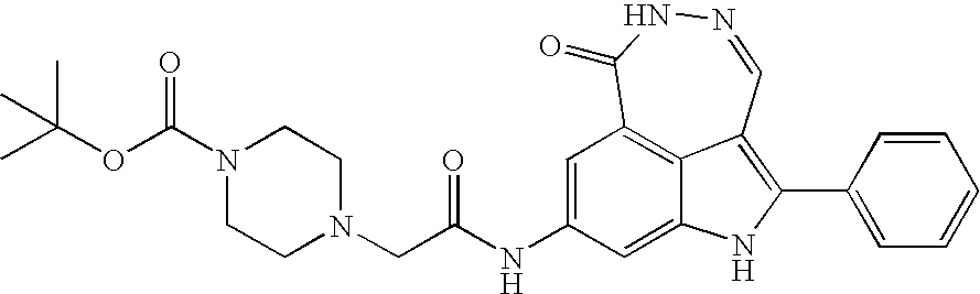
N1=CC2=C(C3=CC=CC=C3)NC3=CC(NC(CN4CCN(C(OC(C)(C)C)=O)CC4)=O)=CC(=C23)C(=O)N1
